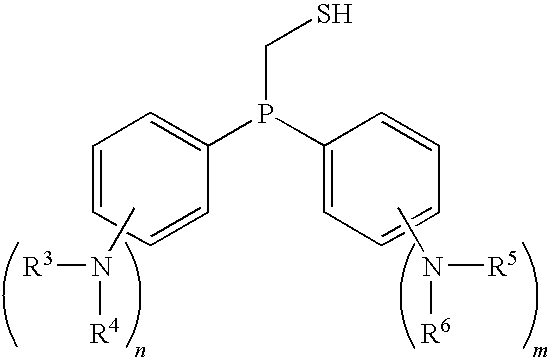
CN([R3])[R4].C1=CC=CC(P(C2=CC=CC=C2)CS)=C1.CN([R5])[R6]
